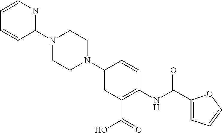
C1=CN=C(N2CCN(C3=CC(C(=O)O)=C(NC(C4=CC=CO4)=O)C=C3)CC2)C=C1
